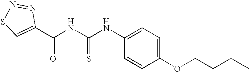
C1=C(NC(NC(C2=CSN=N2)=O)=S)C=CC(OCCCC)=C1
